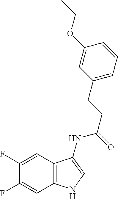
C1(F)=CC2=C(C=C1F)NC=C2NC(CCC1=CC=CC(OCC)=C1)=O
